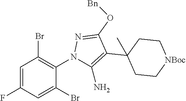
C1=C(F)C=C(Br)C(N2C(N)=C(C3(C)CC[NBoc]CC3)C(O[Bn])=N2)=C1Br
